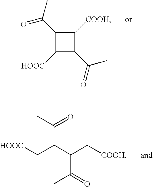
C1([HOOC])C(C(=O)C)C([COOH])C1C(C)=O.[HOOC]CC(C(C[COOH])C(=O)C)C(C)=O
